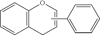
C12=C(C=CC=C1)OC=CC2.CC1=CC=CC=C1
